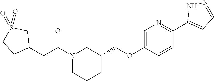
N1(C(CC2CS(=O)(=O)CC2)=O)CCCC(COC2=CN=C(C3=CC=NN3)C=C2)C1
